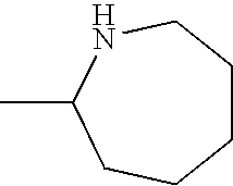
C1CCCC(C)NC1
